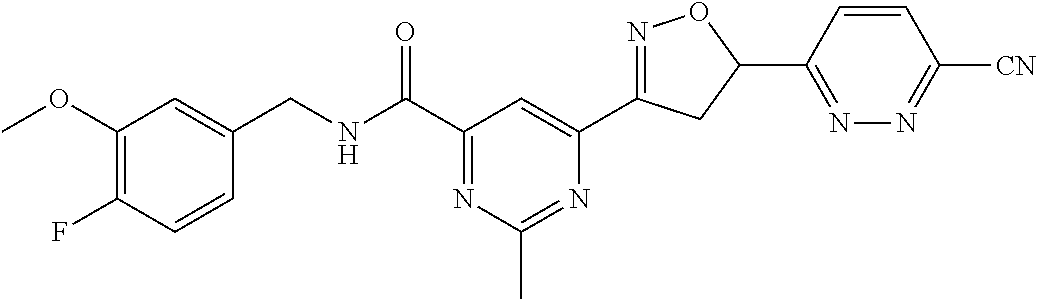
C1=CC(F)=C(OC)C=C1CNC(C1=NC(C)=NC(C2=NOC(C3=NN=C([CN])C=C3)C2)=C1)=O
